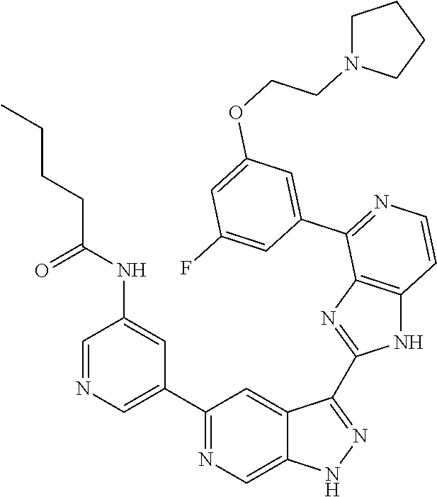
C1(C2=CN=CC(NC(CCCC)=O)=C2)=NC=C2C(=C1)C(C1=NC3=C(N1)C=CN=C3C1=CC(OCCN3CCCC3)=CC(F)=C1)=NN2
